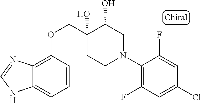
C1(N2CC(O)C(O)(COC3=C4C(=CC=C3)NC=N4)CC2)=C(F)C=C(Cl)C=C1F
